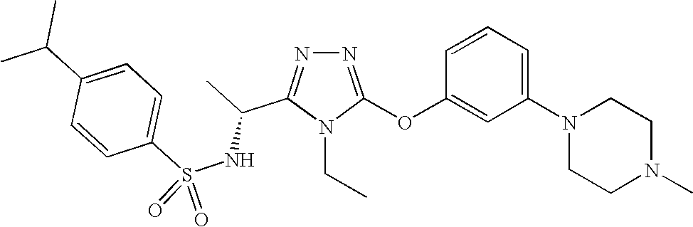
N1=C(OC2=CC(N3CCN(C)CC3)=CC=C2)N(CC)C(C(C)NS(C2=CC=C(C(C)C)C=C2)(=O)=O)=N1
